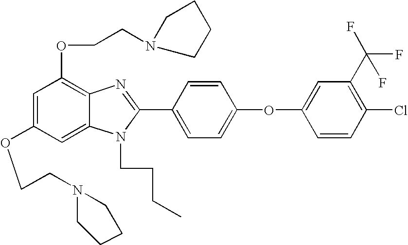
C1=C(OCCN2CCCC2)C=C2C(=C1OCCN1CCCC1)N=C(C1=CC=C(OC3=CC(C(F)(F)F)=C(Cl)C=C3)C=C1)N2CCCC
